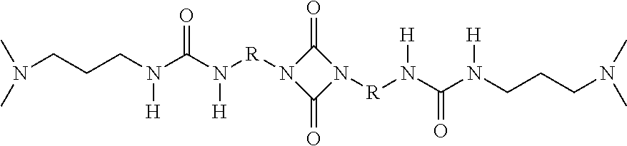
N(CCCN(C(N([R]N1C(=O)N([R]N(C(N(CCCN(C)C)[H])=O)[H])C1=O)[H])=O)[H])(C)C
